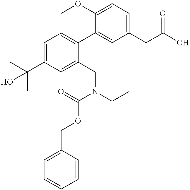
C1=C(C(C)(C)O)C=C(CN(CC)C(=O)OCC2=CC=CC=C2)C(C2=CC(CC(O)=O)=CC=C2OC)=C1
